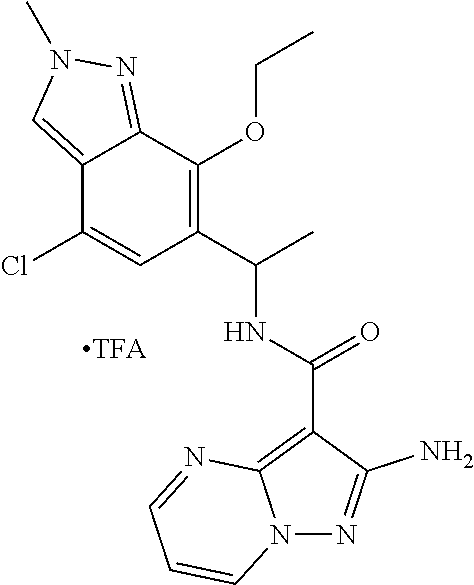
N12N=C(N)C(C(NC(C3=C(OCC)C4=NN(C)C=C4C(Cl)=C3)C)=O)=C1N=CC=C2
